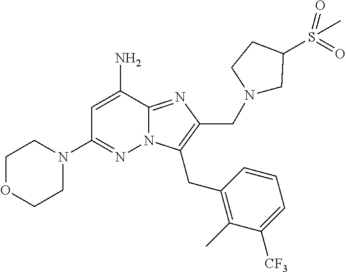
C1=C(N)C2=NC(CN3CC(S(=O)(C)=O)CC3)=C(CC3=C(C)C([CF3])=CC=C3)N2N=C1N1CCOCC1
